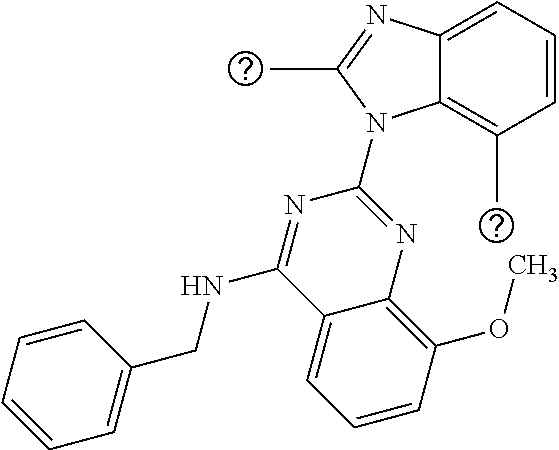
C12=CC=CC(C)=C1N(C1=NC3=C(OC)C=CC=C3C(NCC3=CC=CC=C3)=N1)C(C)=N2
